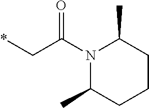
*CC(N1C(C)CCCC1C)=O
